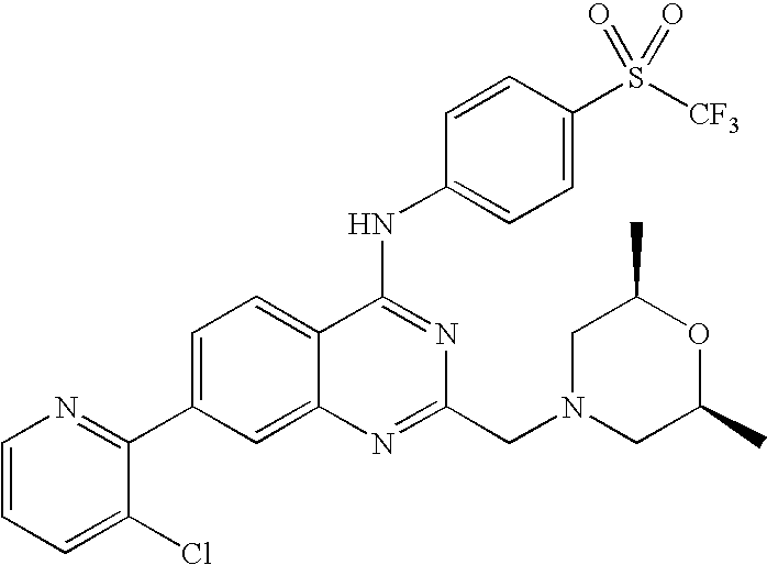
C1=CC=C(Cl)C(C2=CC=C3C(=C2)N=C(CN2CC(C)OC(C)C2)N=C3NC2=CC=C(S([CF3])(=O)=O)C=C2)=N1
